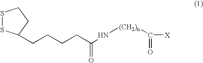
S1SC(CCCCC(N[(CH2)n]C([X])=O)=O)CC1
